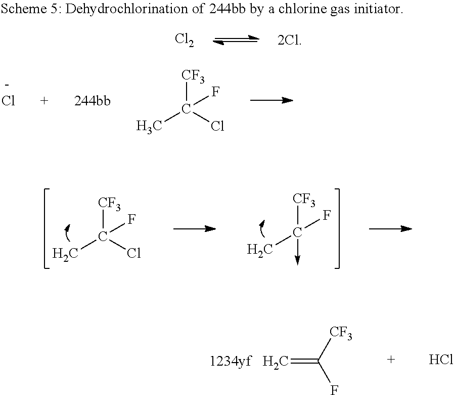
C([CF3])(Cl)(C)F.Cl.C([CF3])(Cl)(C)F.C([CF3])(->C)(C)F.C=C([CF3])F.Cl.[Cl2]
